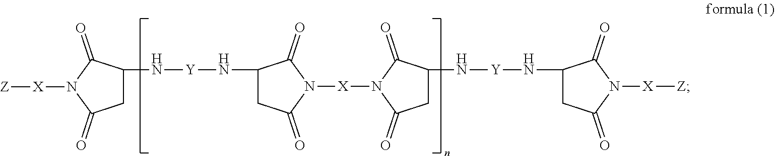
N1([X][Z])C(=O)CC(N[Y]NC2CC(=O)N([X]N3C(=O)CC(N[Y]NC4CC(=O)N([X][Z])C4=O)C3=O)C2=O)C1=O
